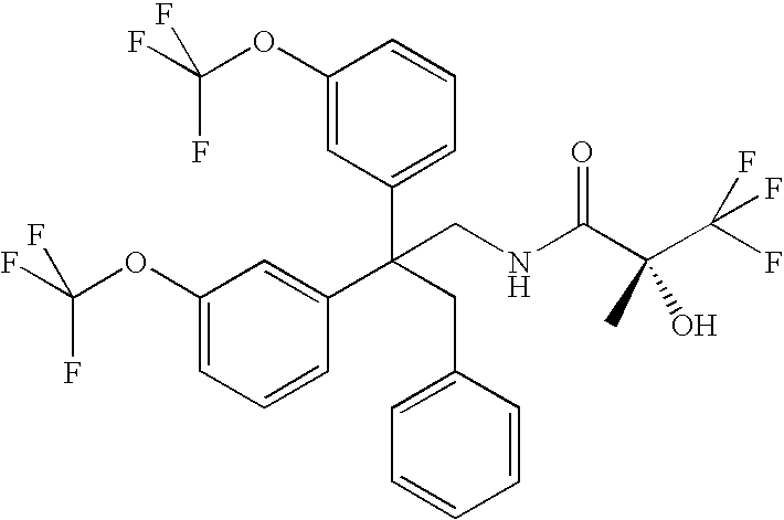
C1(OC(F)(F)F)=CC(C(CC2=CC=CC=C2)(C2=CC(OC(F)(F)F)=CC=C2)CNC(C(C(F)(F)F)(C)O)=O)=CC=C1
